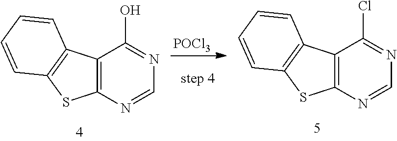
C12=C(N=CN=C1O)SC1=C2C=CC=C1.[POCl3].C12=C(N=CN=C1Cl)SC1=C2C=CC=C1
